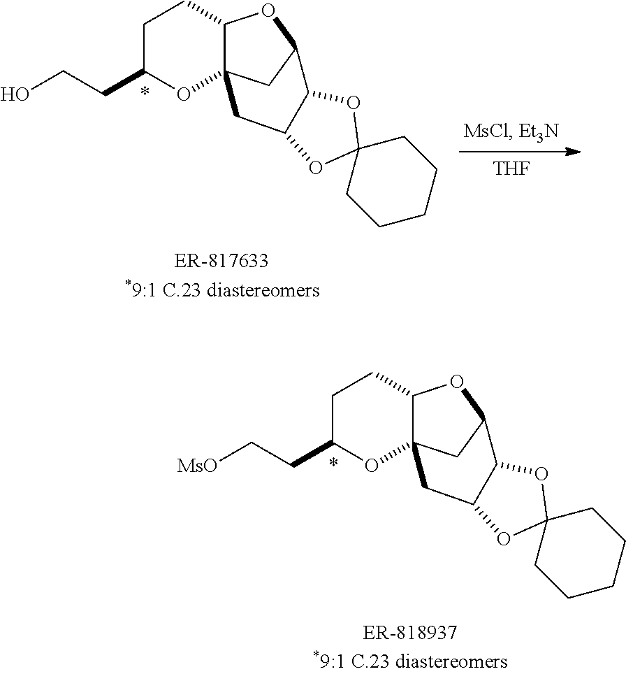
C1C(CC[MsO])OC23C(C1)OC(C2)C1C(C3)OC2(O1)CCCCC2.C1C(CCO)OC23C(C1)OC(C2)C1C(C3)OC2(O1)CCCCC2.[THF]
